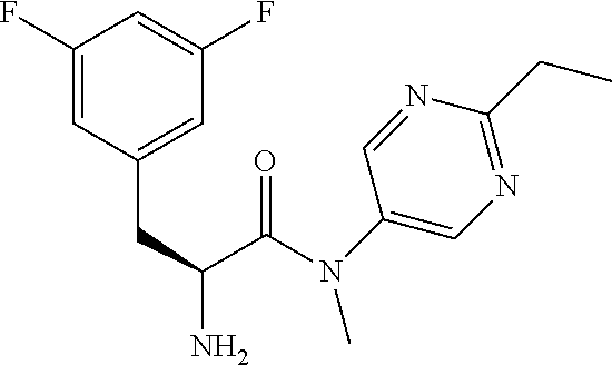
C1(F)=CC(CC(C(N(C2=CN=C(CC)N=C2)C)=O)N)=CC(F)=C1
